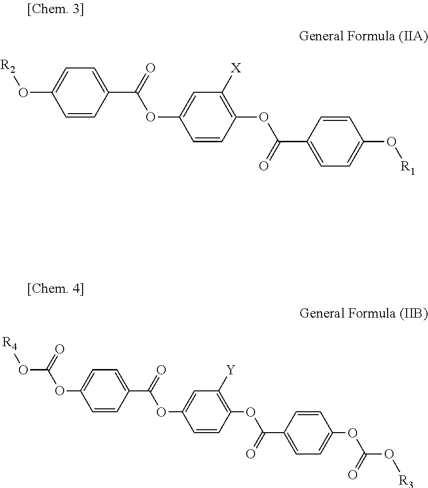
C1=CC(C(=O)OC2=CC([Y])=C(OC(C3=CC=C(OC(O[R3])=O)C=C3)=O)C=C2)=CC=C1OC(O[R4])=O.C1=CC(C(=O)OC2=CC([X])=C(OC(C3=CC=C(O[R1])C=C3)=O)C=C2)=CC=C1O[R2]
